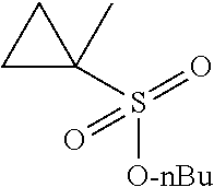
C1(S([O-nBu])(=O)=O)(C)CC1
